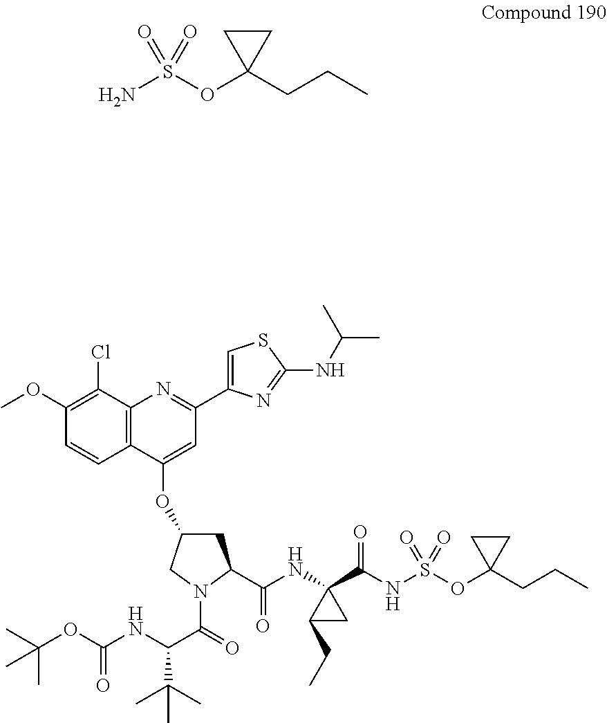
NS(OC1(CCC)CC1)(=O)=O.C1(OC)=C(Cl)C2=C(C=C1)C(OC1CC(C(=O)NC3(C(NS(OC4(CCC)CC4)(=O)=O)=O)CC3CC)N(C(C(NC(OC(C)(C)C)=O)C(C)(C)C)=O)C1)=CC(C1=CSC(NC(C)C)=N1)=N2
